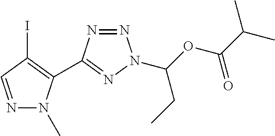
N1=CC(I)=C(C2=NN(C(OC(C(C)C)=O)CC)N=N2)N1C
